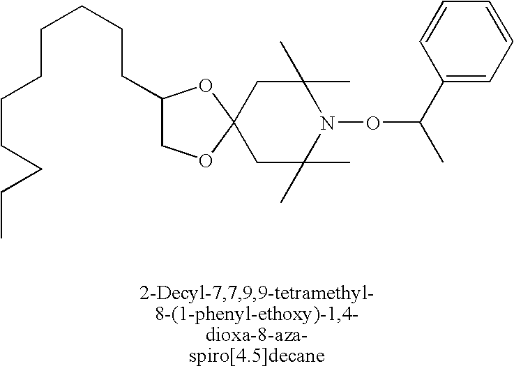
C1(CCCCCCCCCC)COC2(O1)CC(C)(C)N(OC(C)C1=CC=CC=C1)C(C)(C)C2
